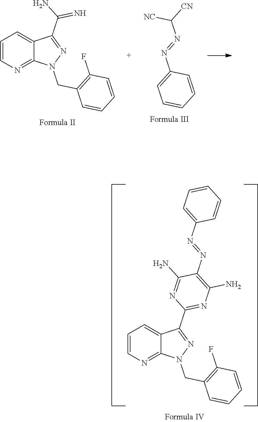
C1=CN=C2C(=C1)C(C(N)=N)=NN2CC1=C(F)C=CC=C1.C1=C(N=NC([CN])[NC])C=CC=C1.C1=CN=C2C(=C1)C(C1=NC(N)=C(N=NC3=CC=CC=C3)C(N)=N1)=NN2CC1=C(F)C=CC=C1
